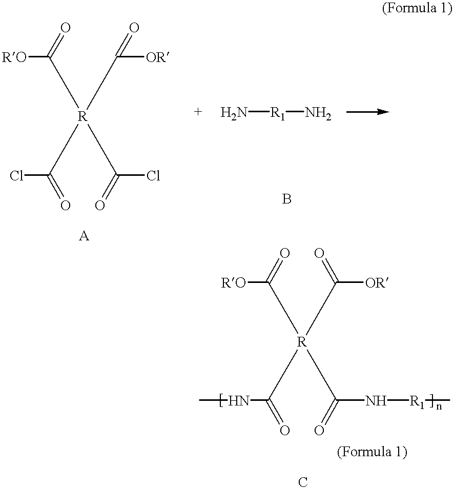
[R](C(Cl)=O)(C(Cl)=O)(C([RO])=O)C([OR])=O.N[R1]N.[R](C(N[R1]C)=O)(C(NC)=O)(C([RO])=O)C([OR])=O
